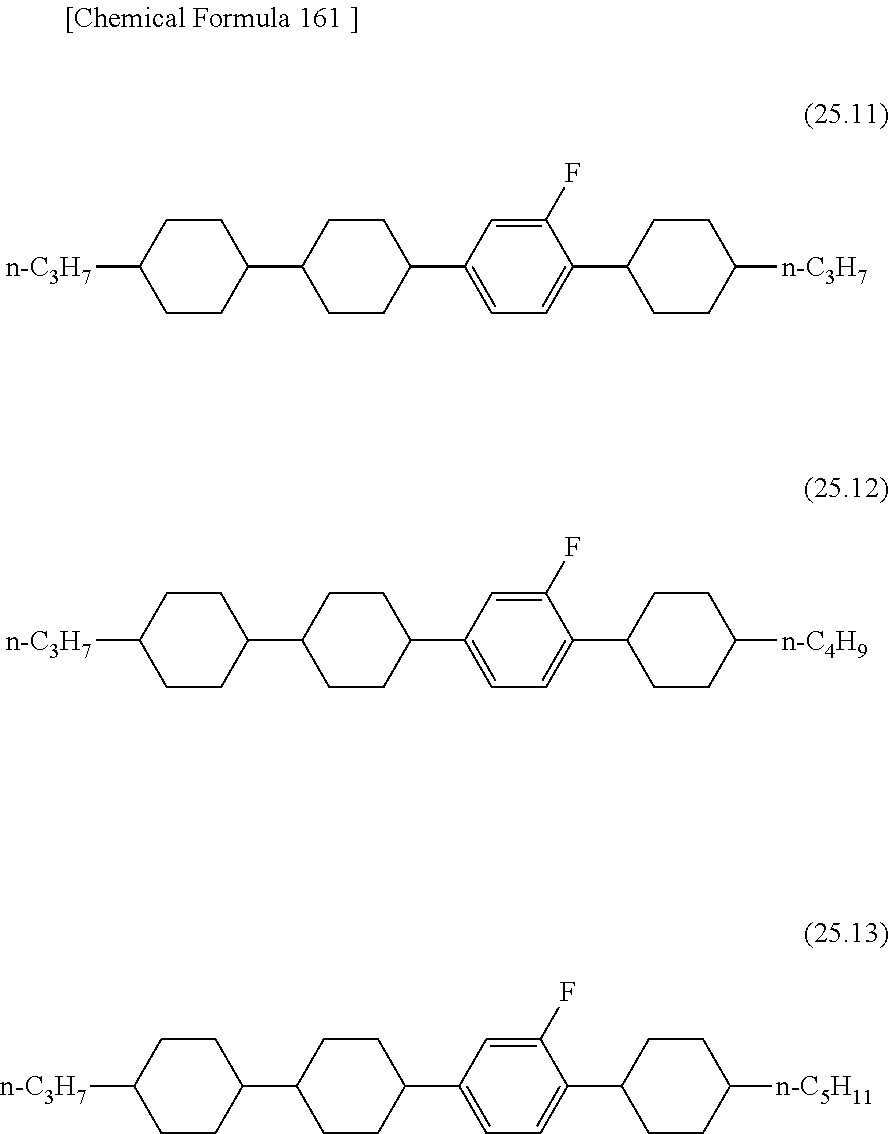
C1CC(C2CCC([n-C3H7])CC2)CCC1C1=CC=C(C2CCC([n-C3H7])CC2)C(F)=C1.C1CC(C2CCC([n-C3H7])CC2)CCC1C1=CC=C(C2CCC([n-C4H9])CC2)C(F)=C1.C1CC(C2CCC([n-C3H7])CC2)CCC1C1=CC=C(C2CCC([n-C5H11])CC2)C(F)=C1
